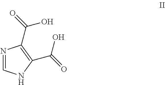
N1=CNC(C(=O)O)=C1C(=O)O
